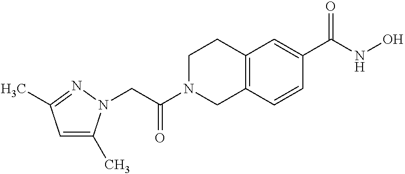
C(C(N1CC2=C(CC1)C=C(C(NO)=O)C=C2)=O)N1C(C)=CC(C)=N1
